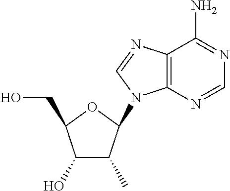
C1(O)C(C)C(N2C3=C(N=C2)C(N)=NC=N3)OC1CO
